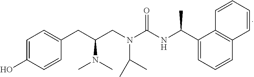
C1=C(O)C=CC(CC(CN(C(NC(C2=CC=CC3=C2C=CC=C3)C)=O)C(C)C)N(C)C)=C1
